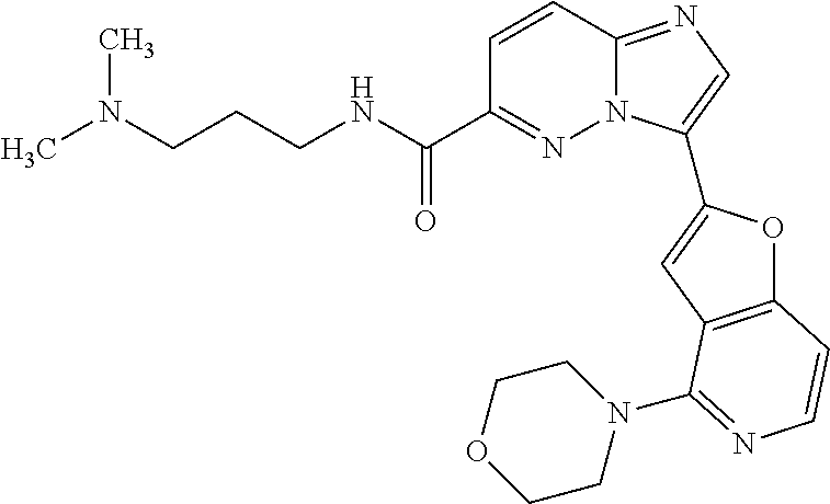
C1=CC2=NC=C(C3=CC4=C(O3)C=CN=C4N3CCOCC3)N2N=C1C(NCCCN(C)C)=O
